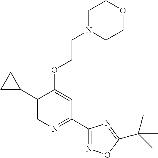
C1(C2CC2)=CN=C(C2=NOC(C(C)(C)C)=N2)C=C1OCCN1CCOCC1
